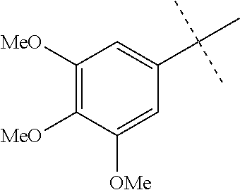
C1([MeO])=C([MeO])C([OMe])=CC(C(C)(C)C)=C1
